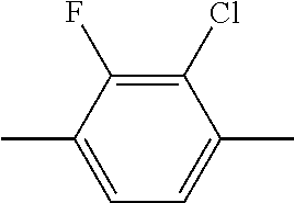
C1(C)=CC=C(C)C(Cl)=C1F
